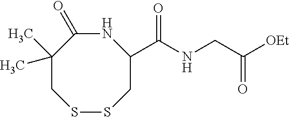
N1C(=O)C(C)(C)CSSCC1C(=O)NCC([OEt])=O
